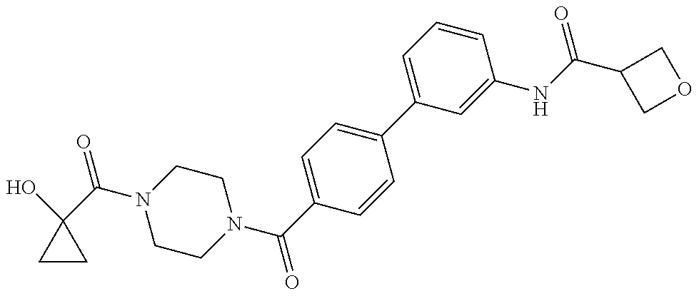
C1(O)(C(N2CCN(C(C3=CC=C(C4=CC=CC(NC(=O)C5COC5)=C4)C=C3)=O)CC2)=O)CC1
